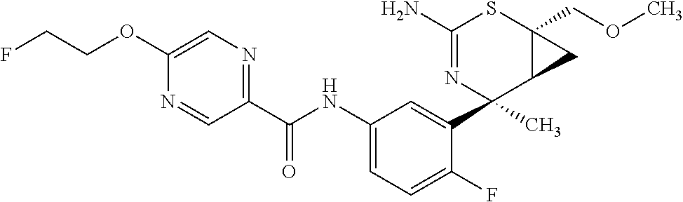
N1=CC(C(NC2=CC=C(F)C(C3(C)C4C(COC)(SC(N)=N3)C4)=C2)=O)=NC=C1OCCF
